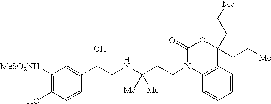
C1([MeSO2NH])=C(O)C=CC(C(CNC(CCN2C3=C(C(CC[Me])(CC[Me])OC2=O)C=CC=C3)([Me])[Me])O)=C1
